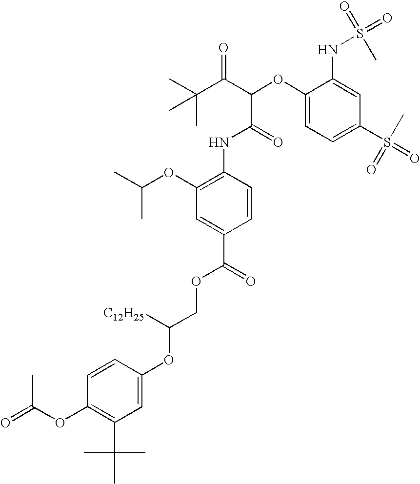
CC(C(C(OC1=CC=C(S(=O)(=O)C)C=C1NS(=O)(=O)C)C(=O)NC1=C(OC(C)C)C=C(C(=O)OCC(OC2=CC(C(C)(C)C)=C(OC(=O)C)C=C2)[C12H25])C=C1)=O)(C)C
